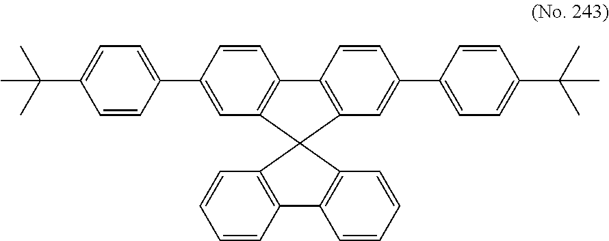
C1=CC(C2=CC=C(C(C)(C)C)C=C2)=CC2=C1C1=C(C=C(C3=CC=C(C(C)(C)C)C=C3)C=C1)C21C2=C(C=CC=C2)C2=C1C=CC=C2
